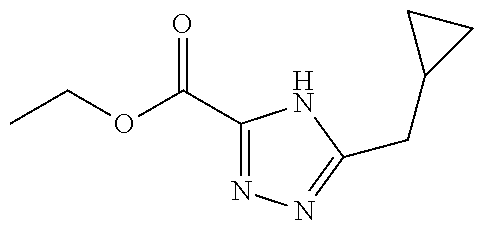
CCOC(C1=NN=C(CC2CC2)N1)=O
